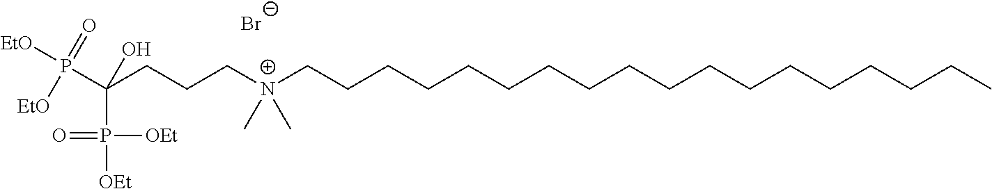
[EtO]P(C(CCC[N+](CCCCCCCCCCCCCCCCCC)(C)C)(P([OEt])([OEt])=O)O)(=O)[EtO].[Br-]
